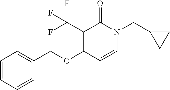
O(C1=C(C(F)(F)F)C(=O)N(CC2CC2)C=C1)CC1=CC=CC=C1
